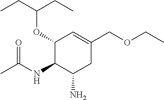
C1(OC(CC)CC)C(NC(C)=O)C(N)CC(COCC)=C1
